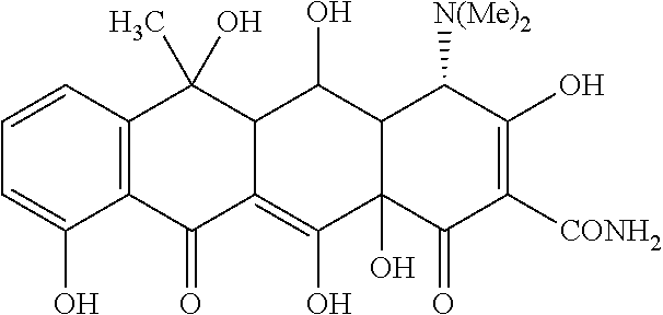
C1=C(O)C2=C(C=C1)C(C)(O)C1C(=C(O)C3(O)C(C1O)C([N(Me)2])C(O)=C([CONH2])C3=O)C2=O
